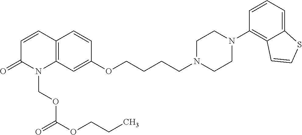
C12=C(C=C(OCCCCN3CCN(C4=C5C(=CC=C4)SC=C5)CC3)C=C1)N(COC(OCCC)=O)C(=O)C=C2
